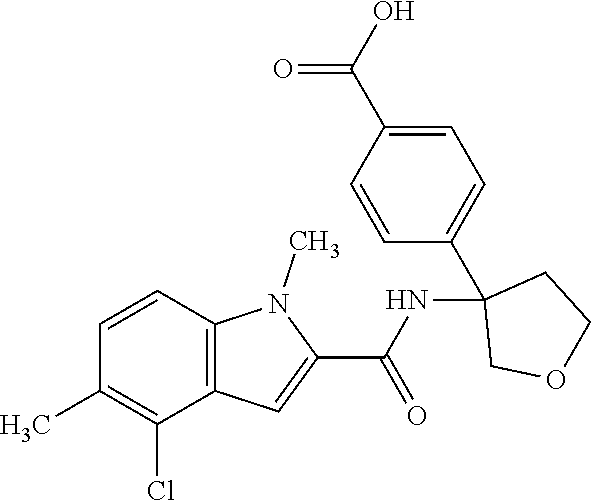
C12=C(C=CC(C)=C1Cl)N(C)C(C(NC1(C3=CC=C(C(O)=O)C=C3)COCC1)=O)=C2
